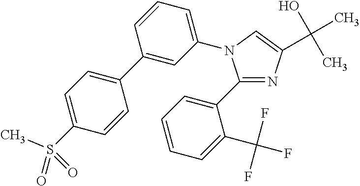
N1=C(C2=CC=CC=C2C(F)(F)F)N(C2=CC=CC(C3=CC=C(S(C)(=O)=O)C=C3)=C2)C=C1C(O)(C)C
